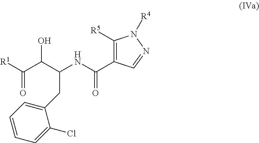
C(C(C(C([R1])=O)O)NC(=O)C1=C([R5])N([R4])N=C1)C1=CC=CC=C1Cl
